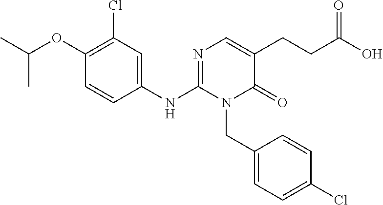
C1(NC2=NC=C(CCC(O)=O)C(=O)N2CC2=CC=C(Cl)C=C2)=CC(Cl)=C(OC(C)C)C=C1
